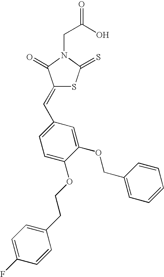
C(C(O)=O)N1C(=O)C(=CC2=CC=C(OCCC3=CC=C(F)C=C3)C(OCC3=CC=CC=C3)=C2)SC1=S
